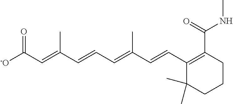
[-O]C(C=C(C=CC=C(C=CC1=C(C(=O)NC)CCCC1(C)C)C)C)=O
